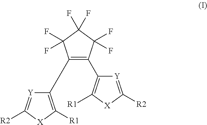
C1(C2=C([R1])[X]C([R2])=[Y]2)=C(C2=C([R1])[X]C([R2])=[Y]2)C(F)(F)C(F)(F)C1(F)F
